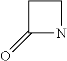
C1CC(=O)N1
